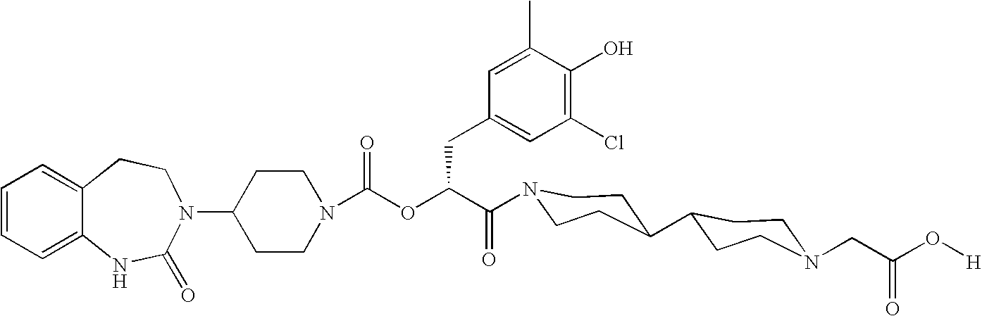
C1(N2C(=O)NC3=CC=CC=C3CC2)CCN(C(=O)OC(C(=O)N2CCC(C3CCN(CC(O[H])=O)CC3)CC2)CC2=CC(Cl)=C(O)C(C)=C2)CC1
